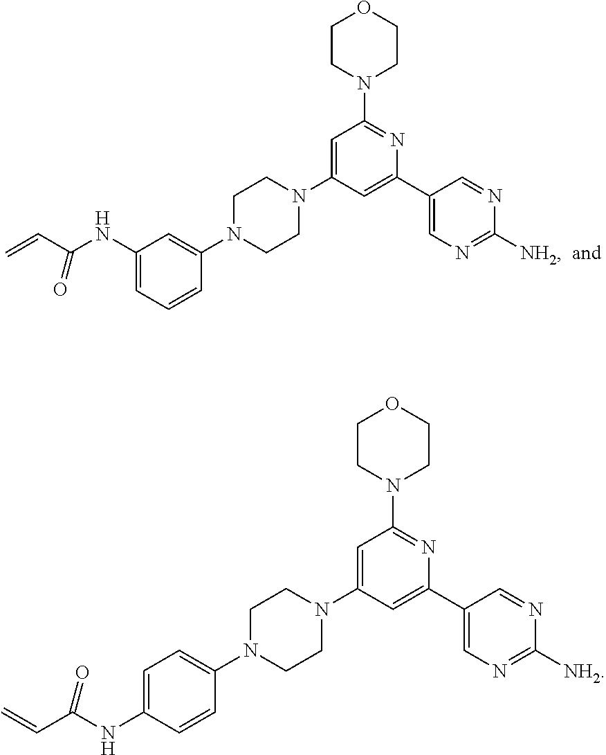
C1CN(C2=NC(C3=CN=C([NH2])N=C3)=CC(N3CCN(C4=CC(NC(C=C)=O)=CC=C4)CC3)=C2)CCO1.C1CN(C2=NC(C3=CN=C([NH2])N=C3)=CC(N3CCN(C4=CC=C(NC(C=C)=O)C=C4)CC3)=C2)CCO1
